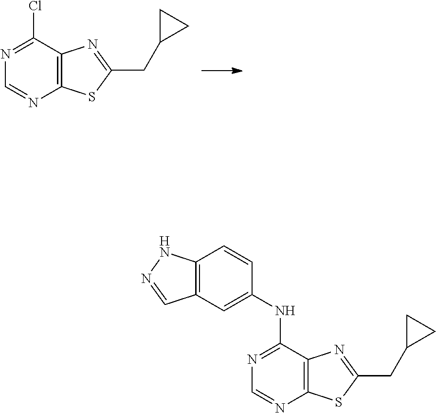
C12=C(C(Cl)=NC=N1)N=C(CC1CC1)S2.C12=C(C(NC3=CC4=C(C=C3)NN=C4)=NC=N1)N=C(CC1CC1)S2
